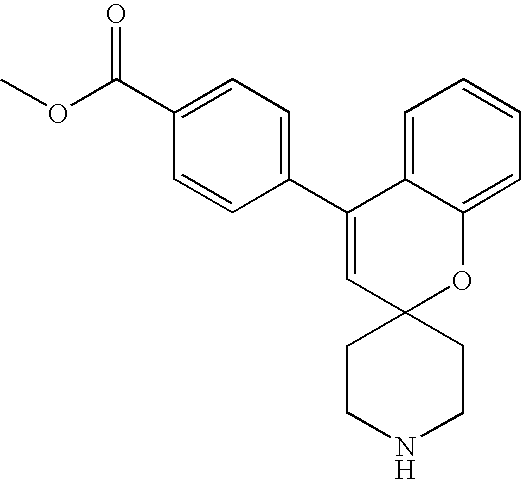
C1(C2=CC3(OC4=CC=CC=C24)CCNCC3)=CC=C(C(OC)=O)C=C1
